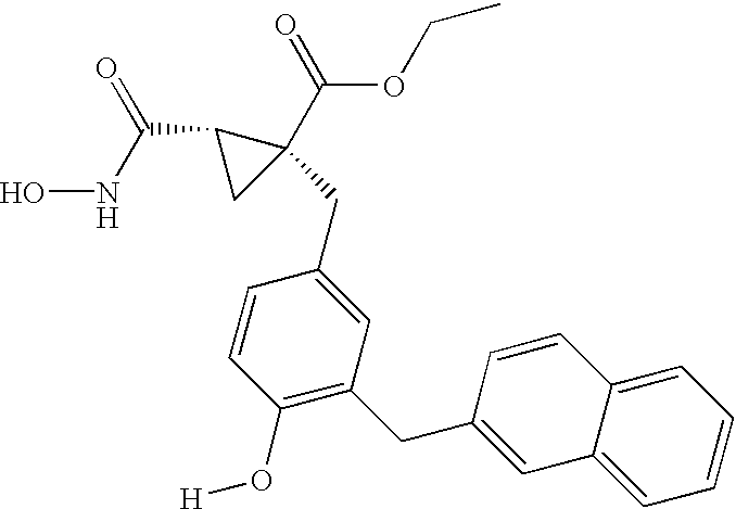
N(C(C1CC1(C(=O)OCC)CC1=CC(CC2=CC3=CC=CC=C3C=C2)=C(O[H])C=C1)=O)O
